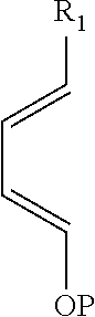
[R1]C=CC=C[OP]
